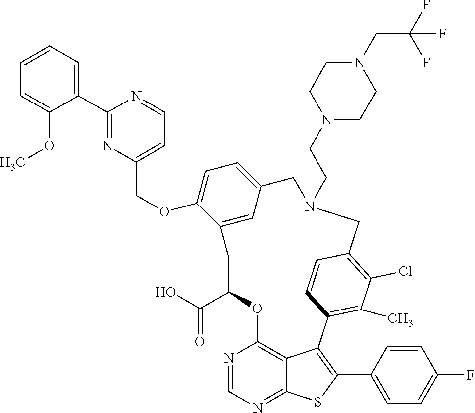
C1=CC=C(C2=NC(COC3=CC=C4C=C3CC(C(=O)O)OC3=C5C(=NC=N3)SC(C3=CC=C(F)C=C3)=C5C3=C(C)C(Cl)=C(C=C3)CN(CCN3CCN(CC(F)(F)F)CC3)C4)=CC=N2)C(OC)=C1
